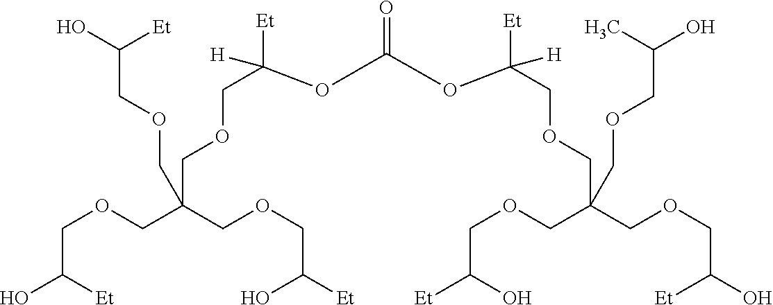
C(C([Et])O)OCC(COCC(O)[Et])(COCC([Et])([H])OC(OC(COCC(COCC(O)[Et])(COCC([Et])O)COCC(O)C)([Et])[H])=O)COCC(O)[Et]
